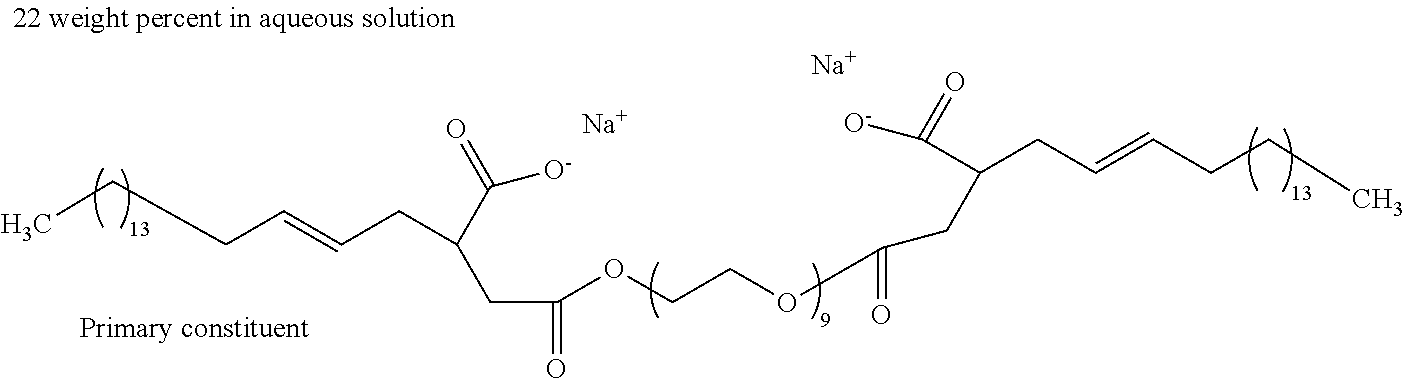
[O-]C(C(CC(=O)OCCOC(=O)CC(C([O-])=O)CC=CCCC)CC=CCCC)=O.[Na].[Na]
